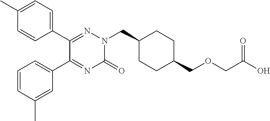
C1(C2=NN(CC3CCC(COCC(O)=O)CC3)C(=O)N=C2C2=CC=CC(C)=C2)=CC=C(C)C=C1
